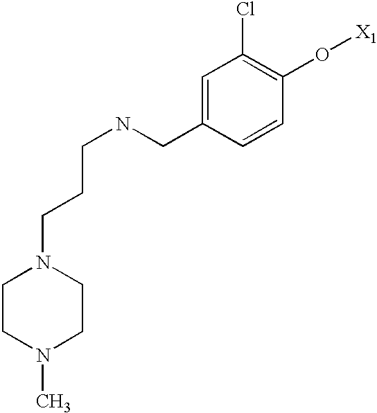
C(NCC1=CC(Cl)=C(O[X1])C=C1)CCN1CCN(C)CC1
